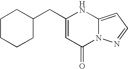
C12=CC=NN1C(=O)C=C(CC1CCCCC1)N2
